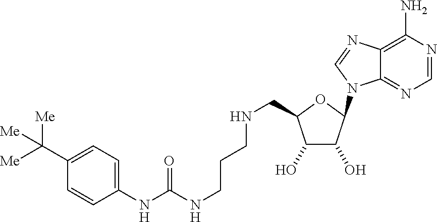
N(CCCNCC1C(O)C(O)C(N2C3=NC=NC(N)=C3N=C2)O1)C(NC1=CC=C(C([Me])([Me])[Me])C=C1)=O
